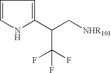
C1=CNC(C(C[NHR101])C(F)(F)F)=C1
